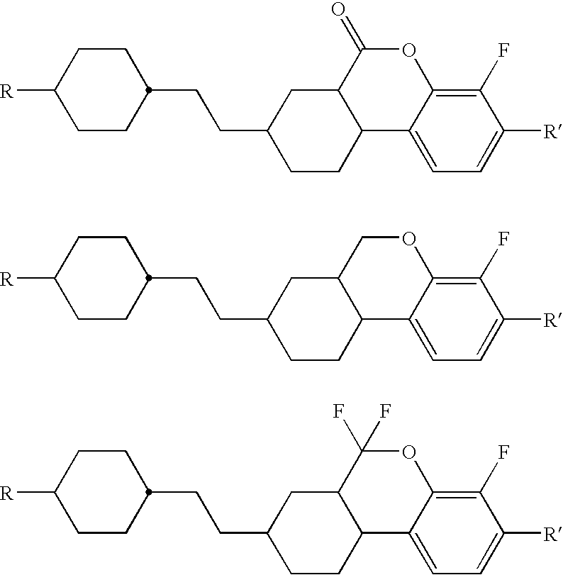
C1CC2C(CC1CCC1CCC([R])CC1)C(=O)OC1=C(F)C([R])=CC=C21.C1CC2C(CC1CCC1CCC([R])CC1)COC1=C(F)C([R])=CC=C21.C1CC2C(CC1CCC1CCC([R])CC1)C(F)(F)OC1=C(F)C([R])=CC=C21
